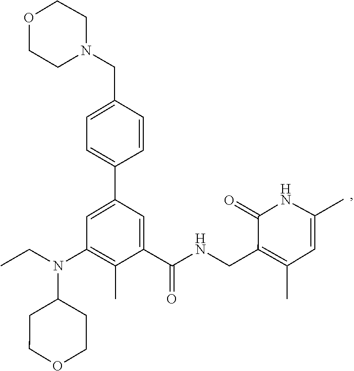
C1COCCC1N(C1=C(C)C(C(NCC2=C(C)C=C(C)NC2=O)=O)=CC(C2=CC=C(CN3CCOCC3)C=C2)=C1)CC
